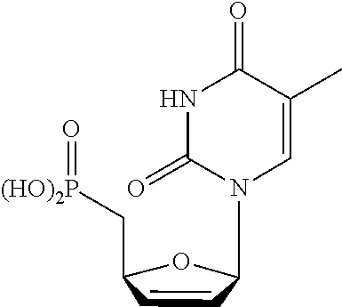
C1(C[(HO)2P]=O)C=CC(N2C(=O)NC(=O)C(C)=C2)O1
